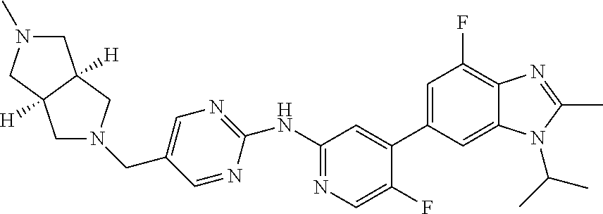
C1(NC2=NC=C(CN3CC4([H])C([H])(C3)CN(C)C4)C=N2)=NC=C(F)C(C2=CC(F)=C3C(=C2)N(C(C)C)C(C)=N3)=C1
